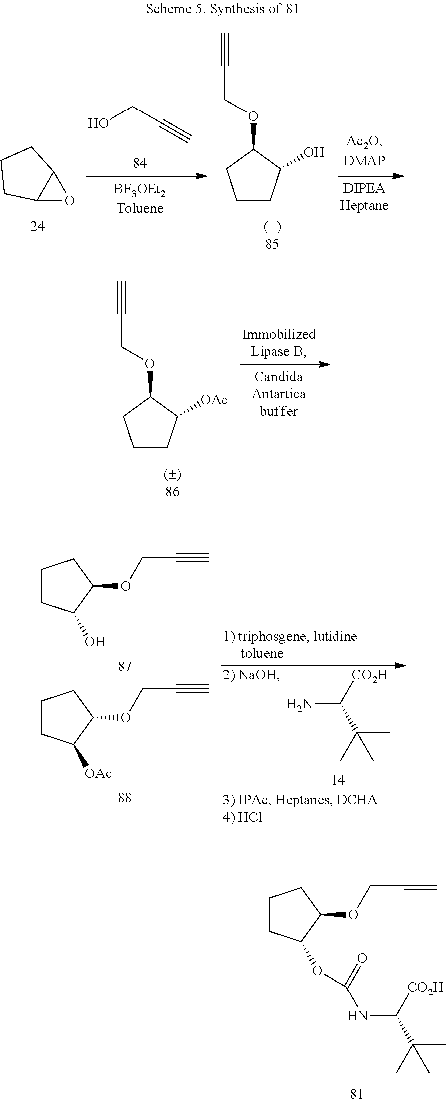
C1CC(O)C(OCC#C)C1.OCC#C.C12OC1CCC2.C1CC([OAc])C(OCC#C)C1.C1CC(O)C(OCC#C)C1.C1CC([OAc])C(OCC#C)C1.NC([CO2H])C(C)(C)C.[2) NaOH].C1CC(OC(=O)NC(C(C)(C)C)[CO2H])C(OCC#C)C1
